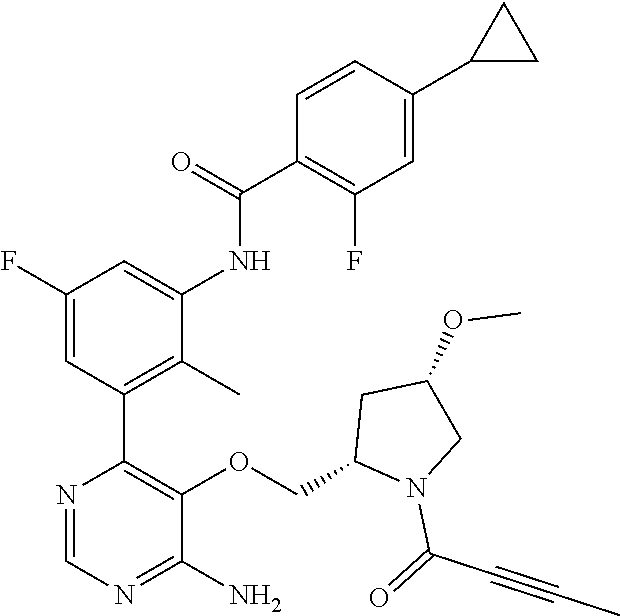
C1(F)=CC(C2=C(OCC3N(C(=O)C#CC)CC(OC)C3)C(N)=NC=N2)=C(C)C(NC(C2=C(F)C=C(C3CC3)C=C2)=O)=C1
